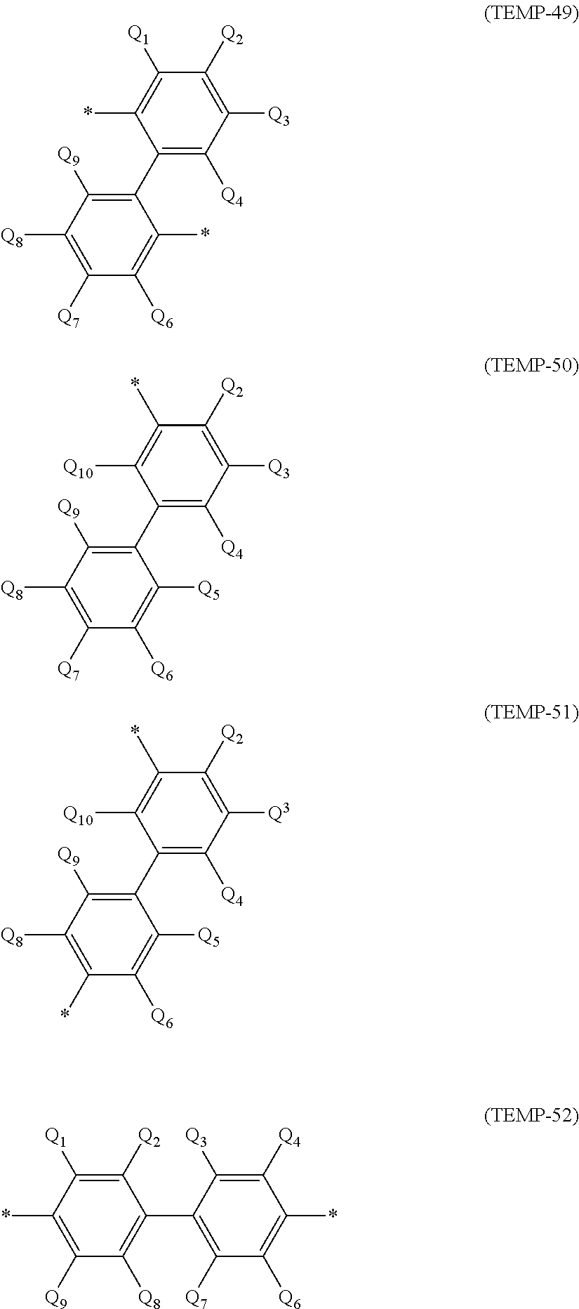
C1([Q9])=C(C2=C([Q4])C([Q3])=C([Q2])C([Q1])=C2*)C(*)=C([Q6])C([Q7])=C1[Q8].C1([Q9])=C(C2=C([Q4])C([Q3])=C([Q2])C(*)=C2[Q10])C([Q5])=C([Q6])C([Q7])=C1[Q8].C1([Q9])=C(C2=C([Q4])C([Q3])=C([Q2])C(*)=C2[Q10])C([Q5])=C([Q6])C(*)=C1[Q8].C1([Q1])=C([Q2])C(C2=C([Q7])C([Q6])=C(*)C([Q4])=C2[Q3])=C([Q8])C([Q9])=C1*
